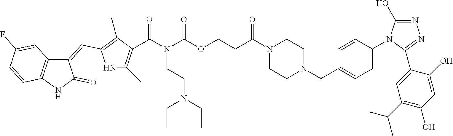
C(N(C(OCCC(N1CCN(CC2=CC=C(N3C(O)=NN=C3C3=CC(C(C)C)=C(O)C=C3O)C=C2)CC1)=O)=O)CCN(CC)CC)(=O)C1=C(C)NC(C=C2C(=O)NC3=C2C=C(F)C=C3)=C1C
